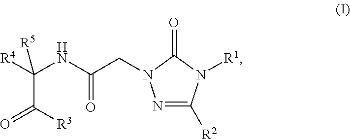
N1=C([R2])N([R1])C(=O)N1CC(NC(C([R3])=O)([R4])[R5])=O
